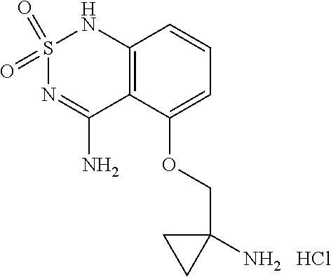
C12=C(C(OCC3(N)CC3)=CC=C1)C(N)=NS(=O)(=O)N2.Cl
